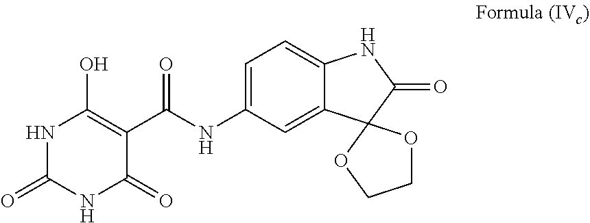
C1=C(NC(C2=C(O)NC(=O)NC2=O)=O)C=C2C(=C1)NC(=O)C21OCCO1
